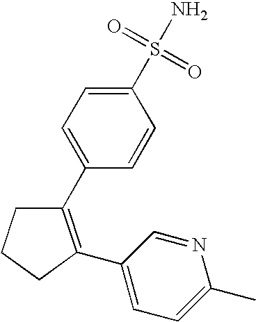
C1C(C2=CC=C(C)N=C2)=C(C2=CC=C(S(N)(=O)=O)C=C2)CC1
